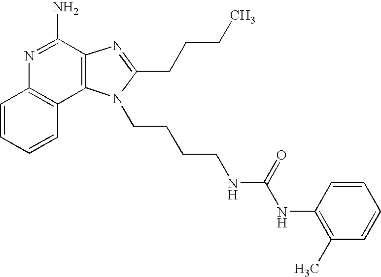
C1=CC=CC2=C1N=C(N)C1=C2N(CCCCNC(NC2=C(C)C=CC=C2)=O)C(CCCC)=N1
